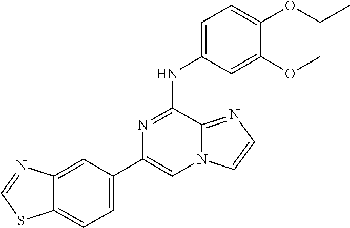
C12=CC(C3=CN4C(=NC=C4)C(NC4=CC=C(OCC)C(OC)=C4)=N3)=CC=C1SC=N2
